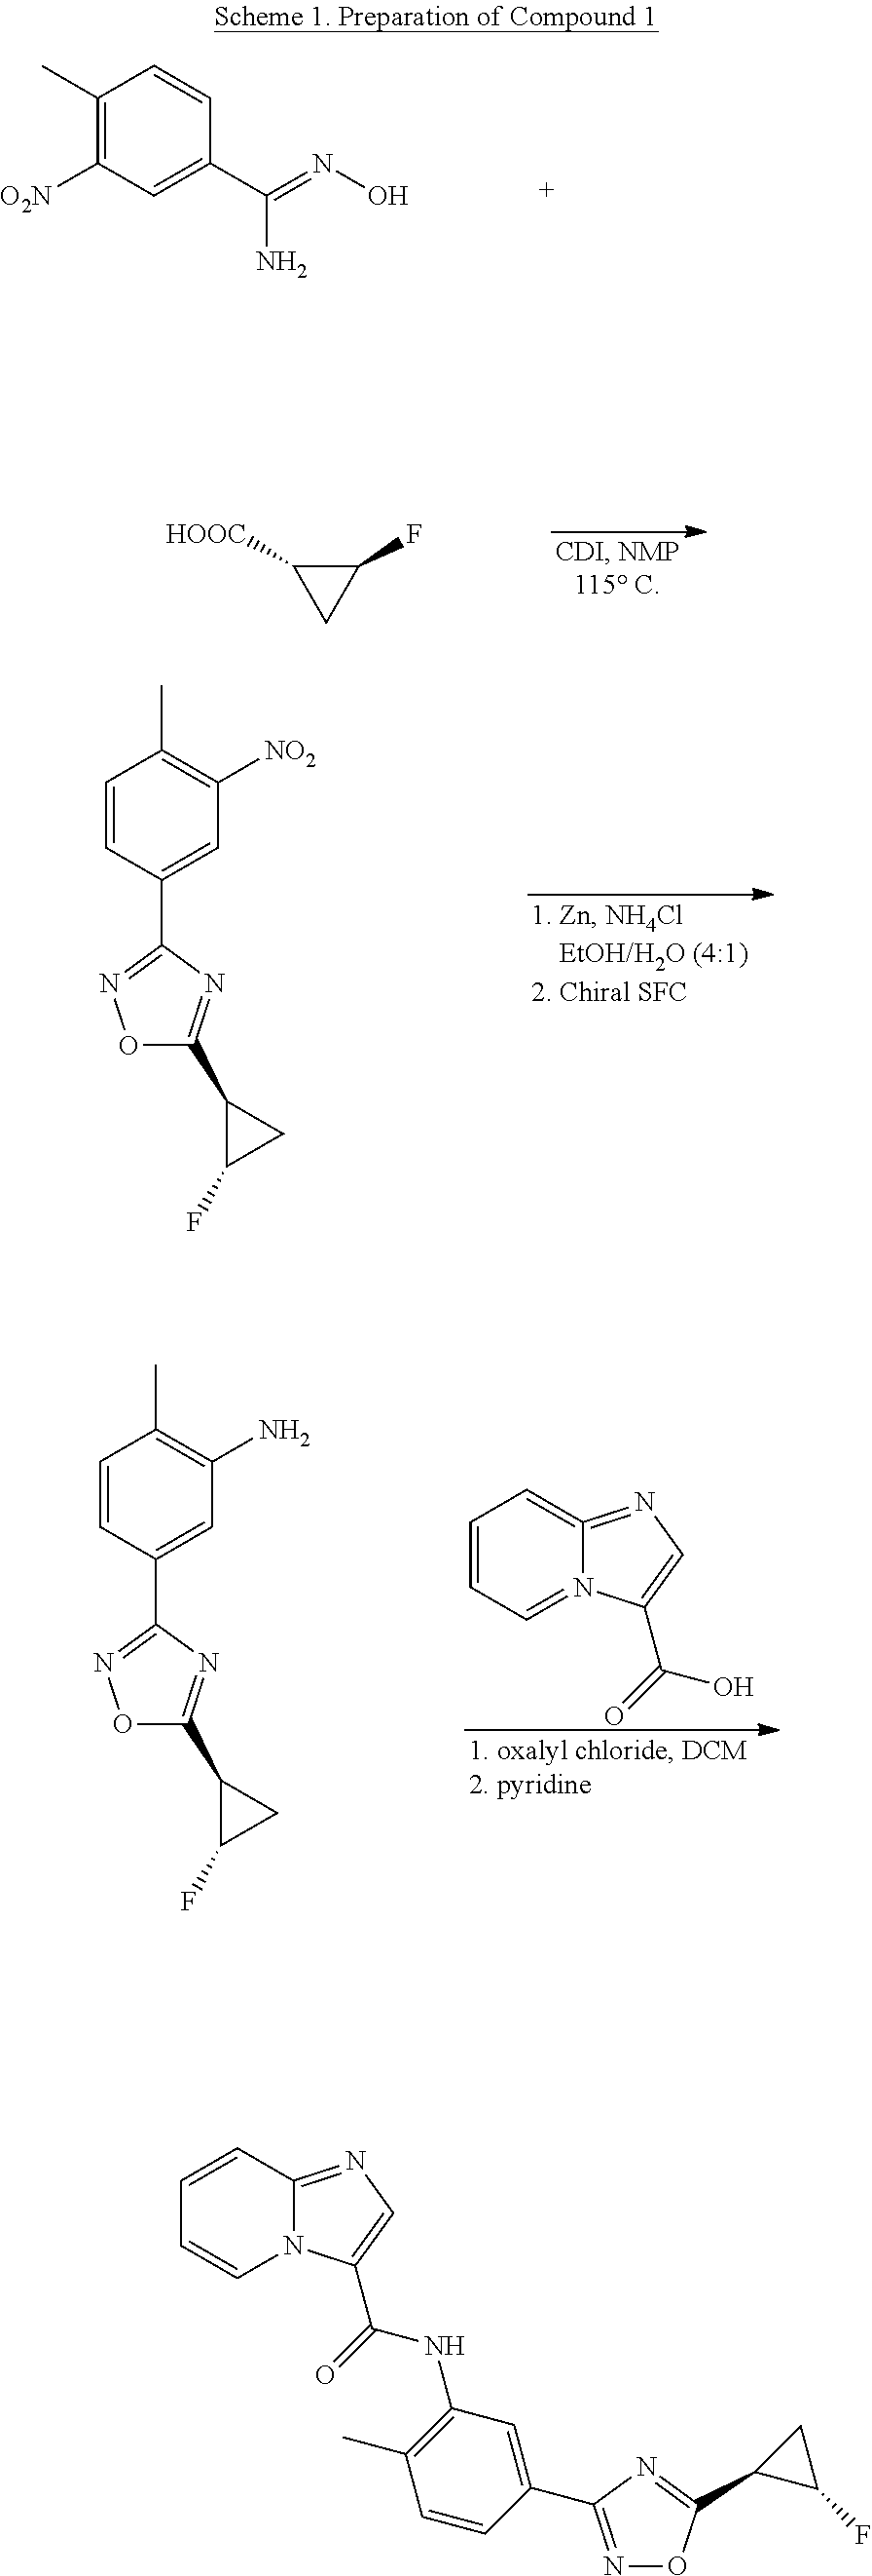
C1(C)=C([O2N])C=C(C(=NO)N)C=C1.C1(F)C([HOOC])C1.O1C(C2C(F)C2)=NC(C2=CC([NO2])=C(C)C=C2)=N1.C1=CC=N2C(=C1)=NC=C2C(=O)O.O1C(C2C(F)C2)=NC(C2=CC(N)=C(C)C=C2)=N1.C1=CC2=NC=C(C(=O)NC3=C(C)C=CC(C4=NOC(C5C(F)C5)=N4)=C3)N2C=C1
